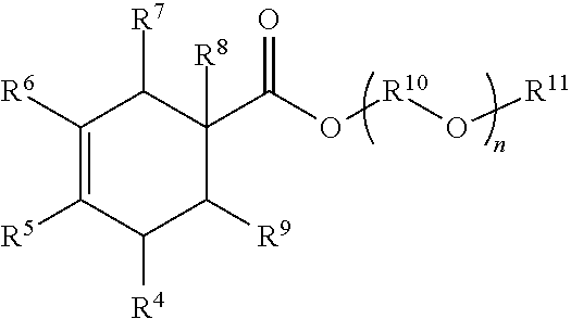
C1([R6])=C([R5])C([R4])C([R9])C(C(O[R10]O[R11])=O)([R8])C1[R7]
